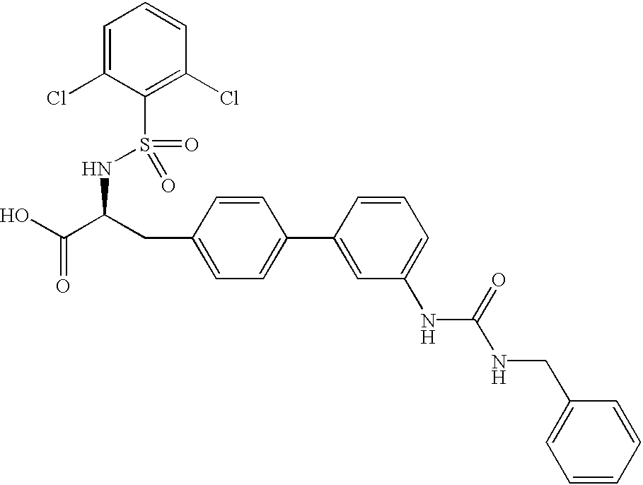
OC(C(CC1=CC=C(C2=CC(NC(NCC3=CC=CC=C3)=O)=CC=C2)C=C1)NS(=O)(=O)C1=C(Cl)C=CC=C1Cl)=O
